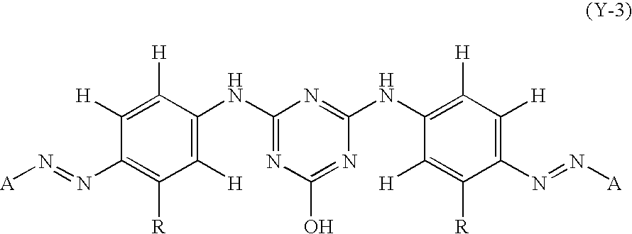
C1([H])=C([H])C(NC2=NC(O)=NC(NC3=C([H])C([H])=C(N=N[A])C([R])=C3[H])=N2)=C([H])C([R])=C1N=N[A]
